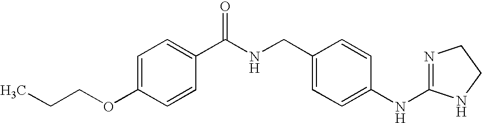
C1=C(OCCC)C=CC(C(NCC2=CC=C(NC3=NCCN3)C=C2)=O)=C1
